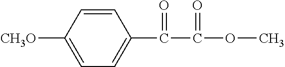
C1=CC([CH3O])=CC=C1C(C(OC)=O)=O
